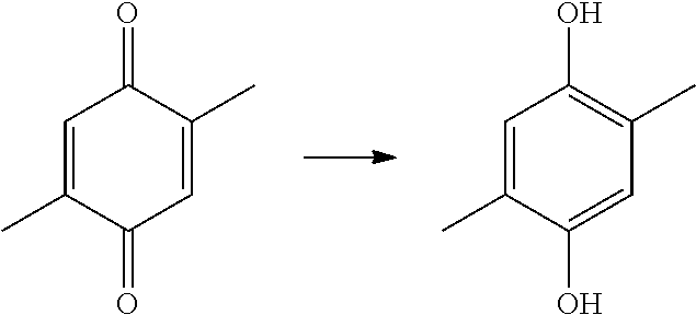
C1=C(C)C(=O)C=C(C)C1=O.C1=C(C)C(O)=CC(C)=C1O
